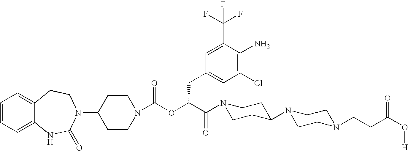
C1=CC=C2C(=C1)CCN(C1CCN(C(OC(C(N3CCC(N4CCN(CCC(O[H])=O)CC4)CC3)=O)CC3=CC(Cl)=C(N)C(C(F)(F)F)=C3)=O)CC1)C(=O)N2
